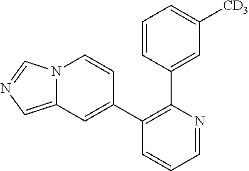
C1=NC(C2=CC([CD3])=CC=C2)=C(C2=CC3=CN=CN3C=C2)C=C1
